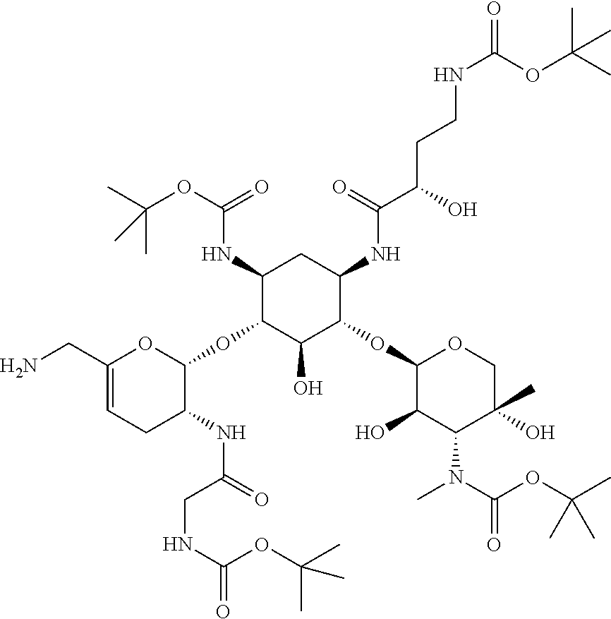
NCC1=CCC(NC(=O)CNC(=O)OC(C)(C)C)C(OC2C(O)C(OC3C(O)C(N(C(OC(C)(C)C)=O)C)C(C)(O)CO3)C(NC(C(O)CCNC(=O)OC(C)(C)C)=O)CC2NC(OC(C)(C)C)=O)O1
